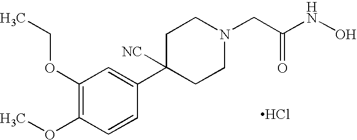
C1(OCC)=C(OC)C=CC(C2([NC])CCN(CC(NO)=O)CC2)=C1.Cl
